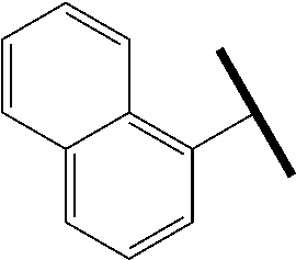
C1=C2C(=C(C(C)C)C=C1)C=CC=C2
